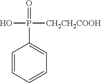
C1=CC=CC=C1P(=O)(O)[CH2CH2COOH]
